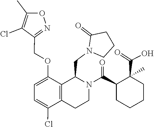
C1CN(CC2C3=C(C(Cl)=CC=C3OCC3=NOC(C)=C3Cl)CCN2C(C2CCCCC2(C(=O)O)C)=O)C(=O)C1
